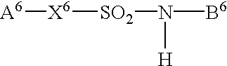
[A6][X6][SO2]N([B6])[H]
